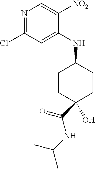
C1CC(O)(C(NC(C)C)=O)CCC1NC1=CC(Cl)=NC=C1[NO2]
